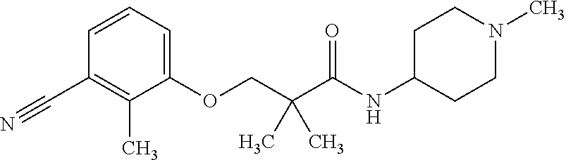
C1=CC=C(OCC(C(=O)NC2CCN(C)CC2)(C)C)C(C)=C1C#N
